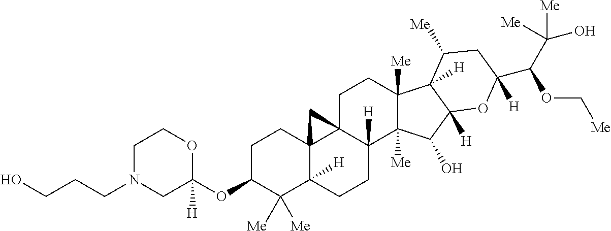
O(C1C([Me])([Me])C2([H])C3(CC1)C1(C([H])(CC2)C2([Me])C([Me])(CC1)C1([H])C([H])(C2O)OC(C(C([Me])(O)[Me])OC[Me])([H])CC1[Me])C3)C1([H])CN(CCCO)CCO1
